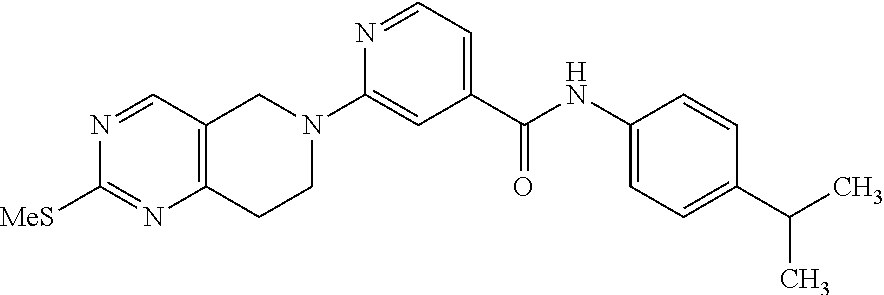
N1(C2=CC(C(NC3=CC=C(C(C)C)C=C3)=O)=CC=N2)CC2=C(CC1)N=C([MeS])N=C2
